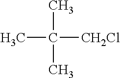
CC(C)([CH2Cl])C
